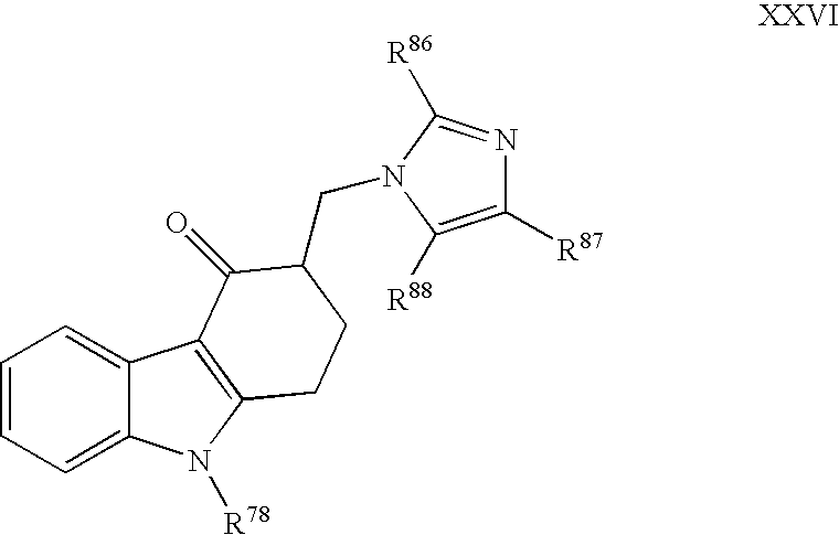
C1=CC=C2C(=C1)C1=C(N2[R78])CCC(CN2C([R86])=NC([R87])=C2[R88])C1=O
